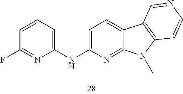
C1=C(NC2=CC=CC(F)=N2)N=C2C(=C1)C1=C(N2C)C=CN=C1
